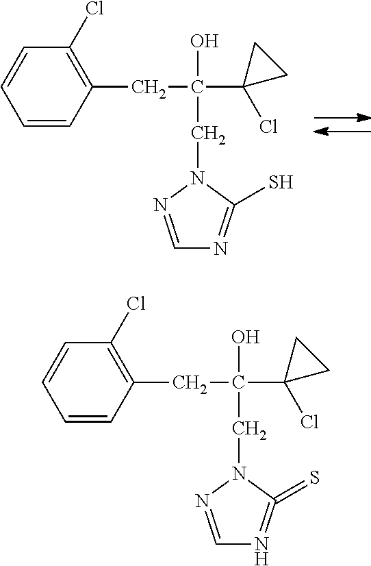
C(C1=C(Cl)C=CC=C1)C(CN1N=CN=C1S)(C1(Cl)CC1)O.C(C1=C(Cl)C=CC=C1)C(CN1N=CN=C1=S)(C1(Cl)CC1)O
